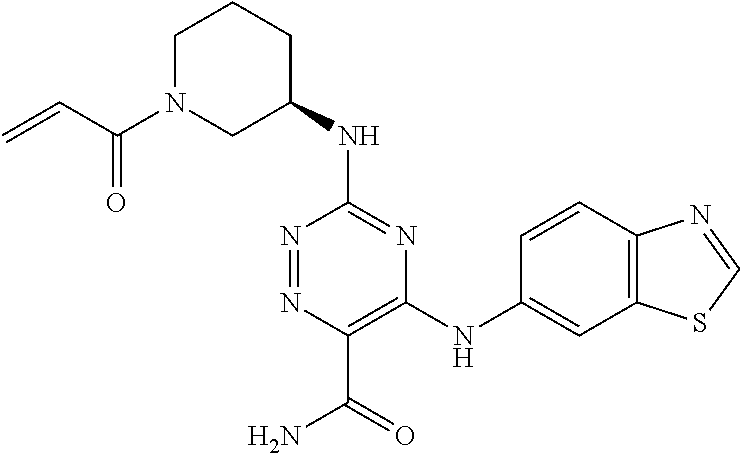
C1(NC2CCCN(C(C=C)=O)C2)=NC(NC2=CC3=C(C=C2)N=CS3)=C(C(=O)N)N=N1
